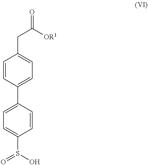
C1=CC(C2=CC=C(S(O)=O)C=C2)=CC=C1CC([OR1])=O
